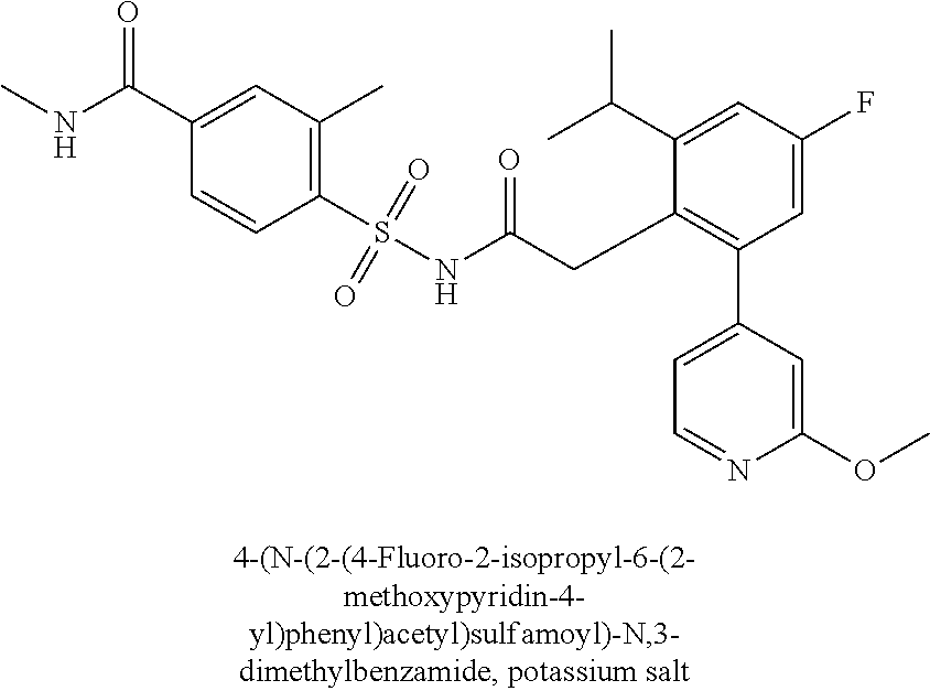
C1(C(NC)=O)=CC(C)=C(S(NC(CC2=C(C3=CC=NC(OC)=C3)C=C(F)C=C2C(C)C)=O)(=O)=O)C=C1
